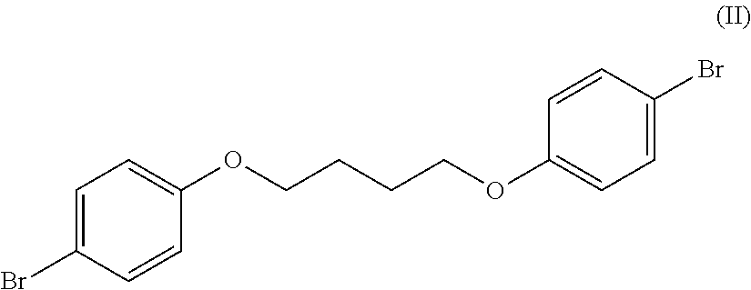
C1=C(Br)C=CC(OCCCCOC2=CC=C(Br)C=C2)=C1
